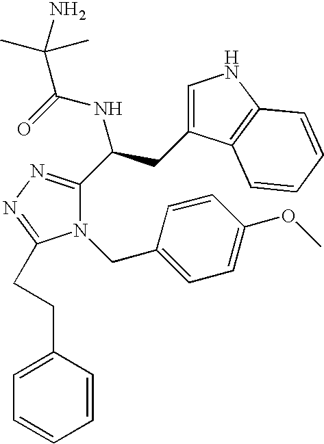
C1=C(CCC2=NN=C(C(NC(=O)C(C)(C)N)CC3=CNC4=C3C=CC=C4)N2CC2=CC=C(OC)C=C2)C=CC=C1
